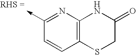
C1(->C)=NC2=C(C=C1)SCC(=O)N2
